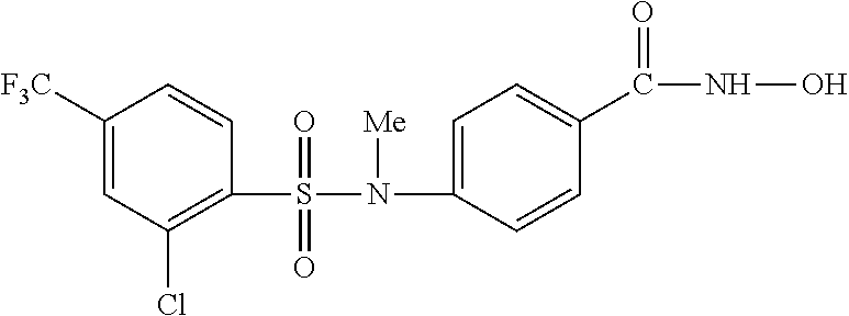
C1(S(N(C2=CC=C(C(NO)=O)C=C2)[Me])(=O)=O)=C(Cl)C=C([F3C])C=C1
